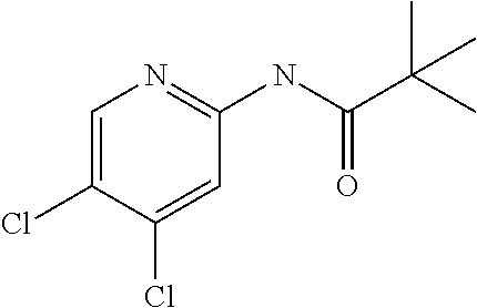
C1=C(Cl)C(Cl)=CC(NC(C(C)(C)C)=O)=N1
